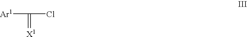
[Ar1]C(=[X1])Cl
